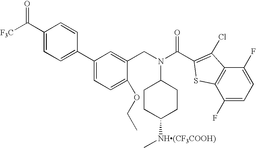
C1CC([NH(CF3COOH)]C)CCC1N(CC1=CC(C2=CC=C(C([F3C])=O)C=C2)=CC=C1OCC)C(=O)C1=C(Cl)C2=C(C(F)=CC=C2F)S1
